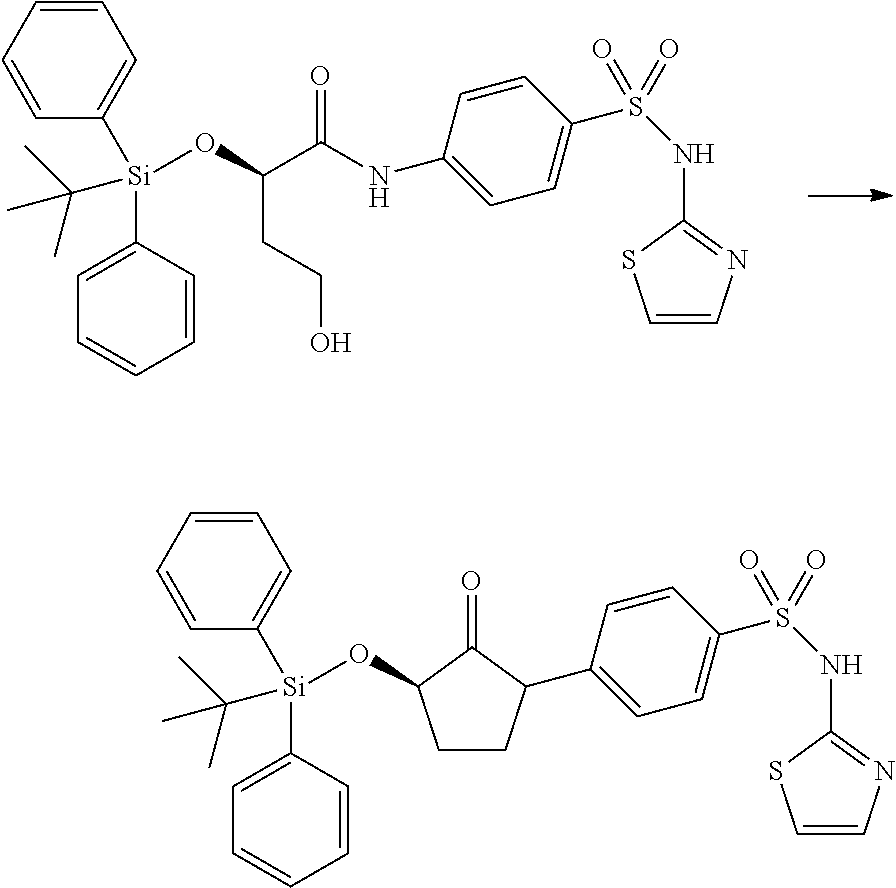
C1=CC([Si](C2=CC=CC=C2)(OC(CCO)C(=O)NC2=CC=C(S(NC3=NC=CS3)(=O)=O)C=C2)C(C)(C)C)=CC=C1.C1=CC([Si](C2=CC=CC=C2)(OC2CCC(C3=CC=C(S(NC4=NC=CS4)(=O)=O)C=C3)C2=O)C(C)(C)C)=CC=C1
